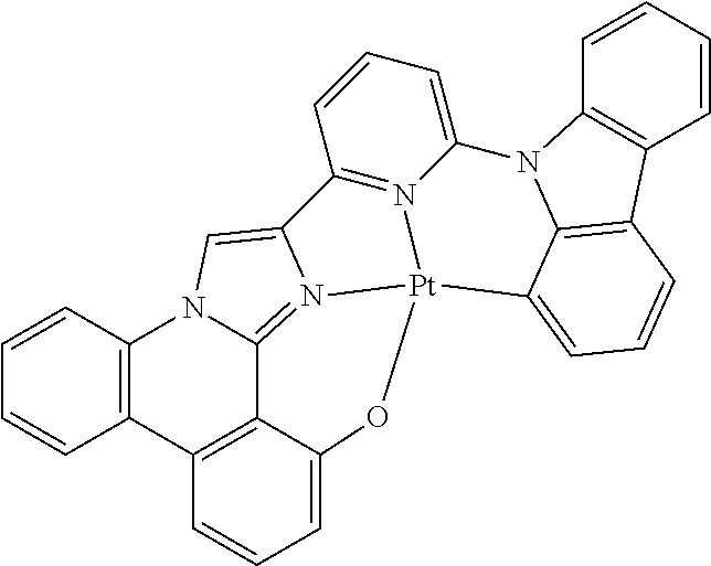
C1=CC2=C(C=C1)C1=C3C4=N5C(=CN24)C2=N4C(=CC=C2)N2C6=C(C=CC=C6)C6=C2C(=CC=C6)[Pt]54OC3=CC=C1
